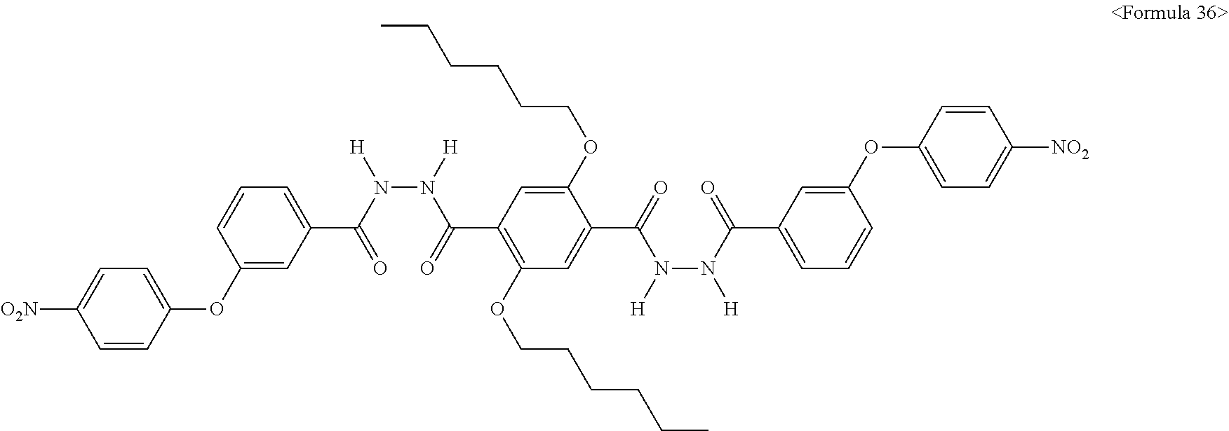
[O2N]C1=CC=C(OC2=CC(C(N([H])N([H])C(=O)C3=C(OCCCCCC)C=C(C(=O)N([H])N(C(=O)C4=CC=CC(OC5=CC=C([NO2])C=C5)=C4)[H])C(OCCCCCC)=C3)=O)=CC=C2)C=C1
